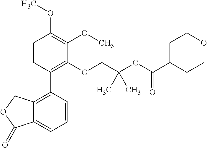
C1=CC(C2=C3C(=CC=C2)C(=O)OC3)=C(OCC(OC(C2CCOCC2)=O)(C)C)C(OC)=C1OC
